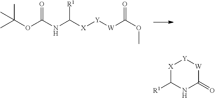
C(OC(NC([X][Y][W]C(OC)=O)[R1])=O)(C)(C)C.[X]1C([R1])NC(=O)[W][Y]1
